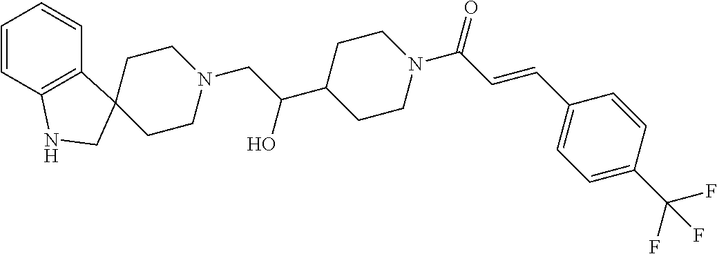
C1=CC2=C(C=C1)C1(CN2)CCN(CC(C2CCN(C(C=CC3=CC=C(C(F)(F)F)C=C3)=O)CC2)O)CC1
